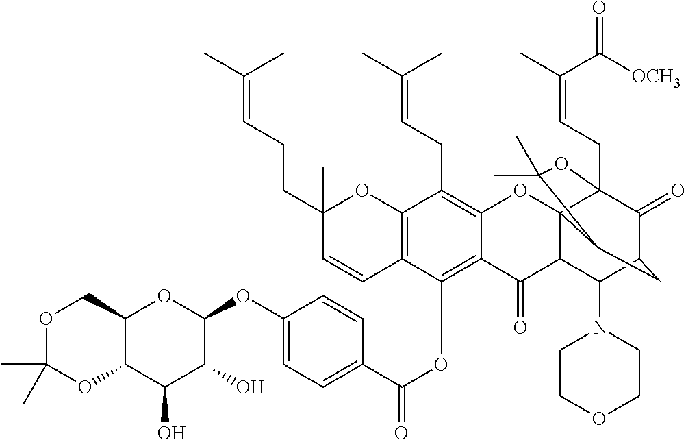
C12=C(OC(C3=CC=C(OC4C(O)C(O)C5C(O4)COC(C)(C)O5)C=C3)=O)C3=C(C(CC=C(C)C)=C1OC14C(C2=O)C(N2CCOCC2)C2C(=O)C1(CC=C(C)C(=O)[OCH3])OC(C)(C)C4C2)OC(C)(CCC=C(C)C)C=C3
